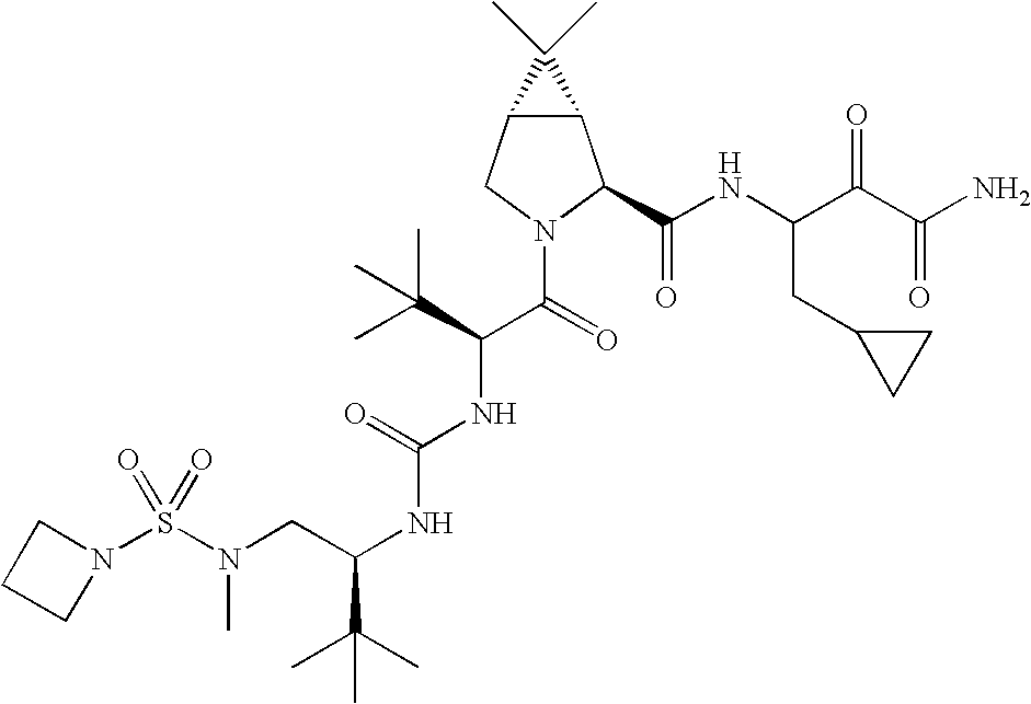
S(N(CC(NC(NC(C(N1C(C(NC(C(C(N)=O)=O)CC2CC2)=O)C2C(C1)C2(C)C)=O)C(C)(C)C)=O)C(C)(C)C)C)(=O)(=O)N1CCC1
